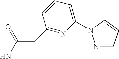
C(CC1=NC(N2N=CC=C2)=CC=C1)(N)=O
